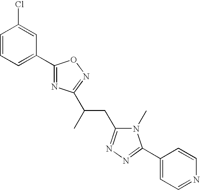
C1(C2=CC=CC(Cl)=C2)=NC(C(CC2=NN=C(C3=CC=NC=C3)N2C)C)=NO1
